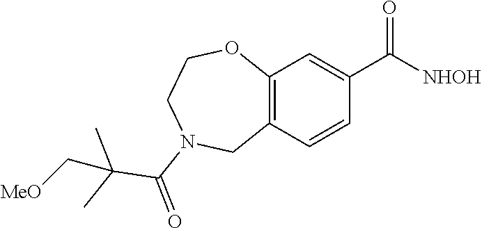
C12=C(C=CC(C([NHOH])=O)=C1)CN(C(=O)C(C)(C)C[MeO])CCO2
